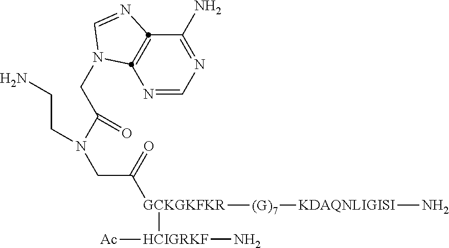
N1=CN=C(N)C2=C1N(CC(N(CCN)CC(=O)[GCKGKFKR]([(G)7][KDAQNLIGISI]N)[HCIGRKF]([Ac])N)=O)C=N2
